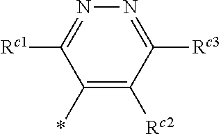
N1=C([Rc3])C([Rc2])=C(*)C([Rc1])=N1
